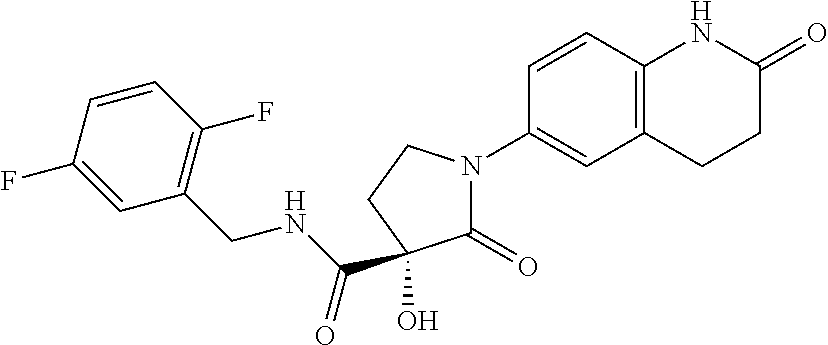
C1(=O)N(C2=CC3=C(C=C2)NC(=O)CC3)CCC1(C(NCC1=C(F)C=CC(F)=C1)=O)O
